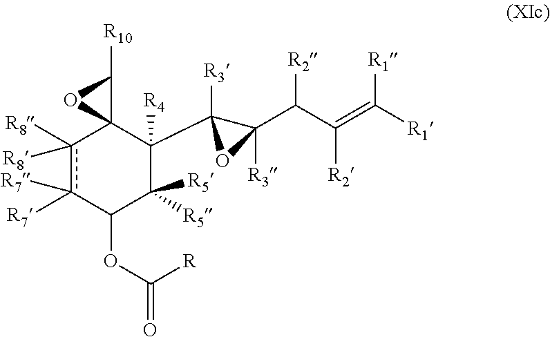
c1([R8])([R8])c([R7])([R7])C(OC(=O)[R])C([R5])([R5])C(C2([R3])OC2(C([R2])C([R2])=C([R1])[R1])[R3])([R4])C12C([R10])O2
